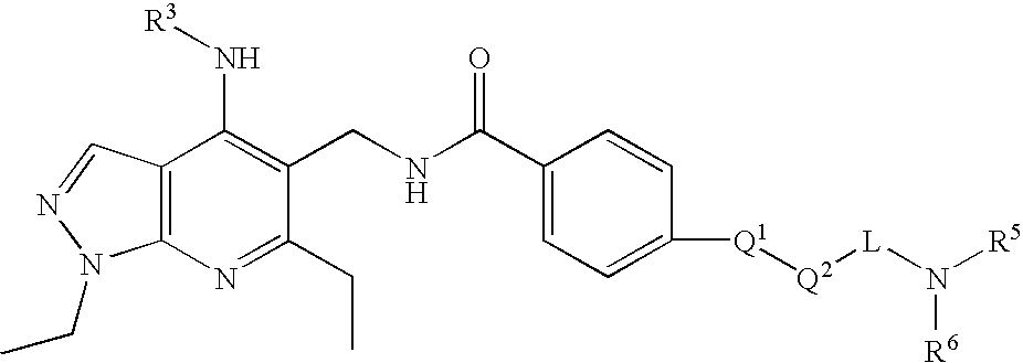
C12=C(N=C(CC)C(CNC(C3=CC=C([Q1][Q2][L]N([R5])[R6])C=C3)=O)=C1N[R3])N(CC)N=C2
